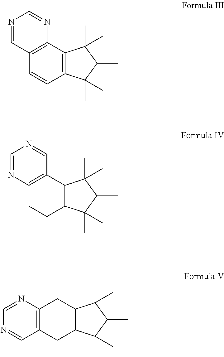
C12=C(C=CC3=C1C(C)(C)C(C)C3(C)C)C=NC=N2.C12=C(CCC3C1C(C)(C)C(C)C3(C)C)N=CN=C2.C1C2=C(CC3C1C(C)(C)C(C)C3(C)C)C=NC=N2
